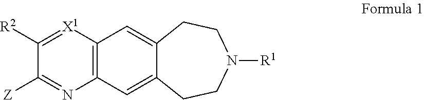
C12=C([X1]=C([R2])C([Z])=N1)C=C1C(=C2)CCN([R1])CC1
